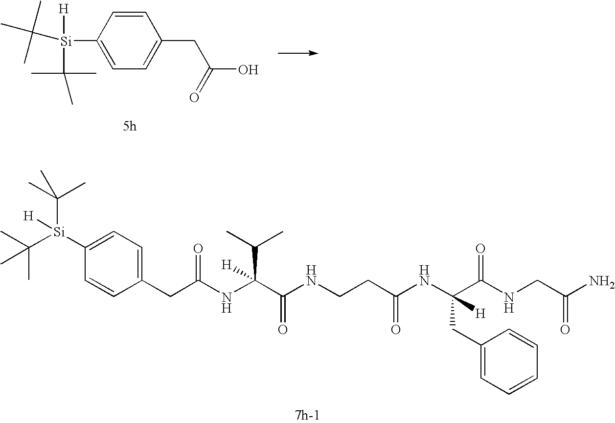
C1=CC(CC(O)=O)=CC=C1[Si](C(C)(C)C)([H])C(C)(C)C.O=C(NC(C(C)C)(C(NCCC(NC(C(NCC(N)=O)=O)(CC1=CC=CC=C1)[H])=O)=O)[H])CC1=CC=C([Si]([H])(C(C)(C)C)C(C)(C)C)C=C1
